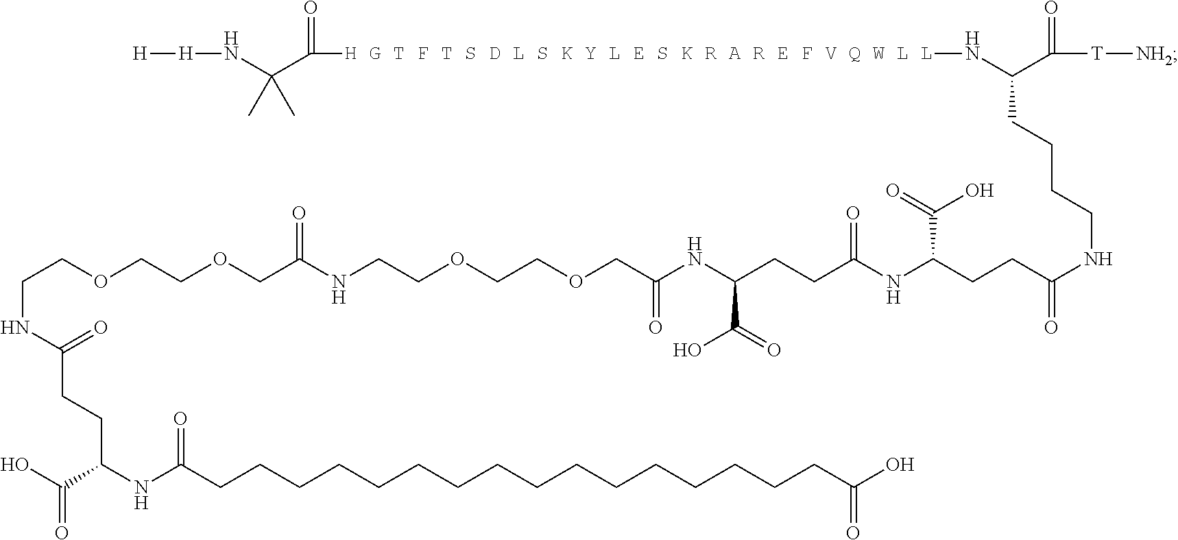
OC(C(NC(CCCCCCCCCCCCCCCCC(O)=O)=O)CCC(NCCOCCOCC(NCCOCCOCC(NC(CCC(NC(CCC(NCCCCC(N[H G T F T S D L S K Y L E S K R A R E F V Q W L L]C(=O)C(N[H][H])(C)C)C([T][NH2])=O)=O)C(=O)O)=O)C(=O)O)=O)=O)=O)=O
